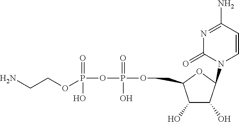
O(P(OP(OCCN)(=O)O)(=O)O)CC1C(O)C(O)C(N2C=CC(N)=NC2=O)O1
